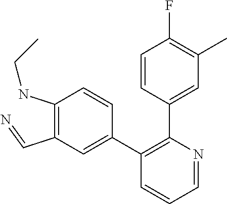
C1(NCC)=C(C=N)C=C(C2=C(C3=CC(C)=C(F)C=C3)N=CC=C2)C=C1
